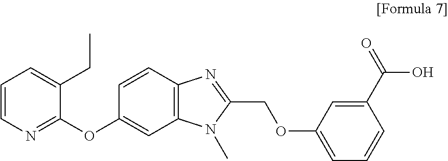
C1=CN=C(OC2=CC3=C(C=C2)N=C(COC2=CC=CC(C(=O)O)=C2)N3C)C(CC)=C1
